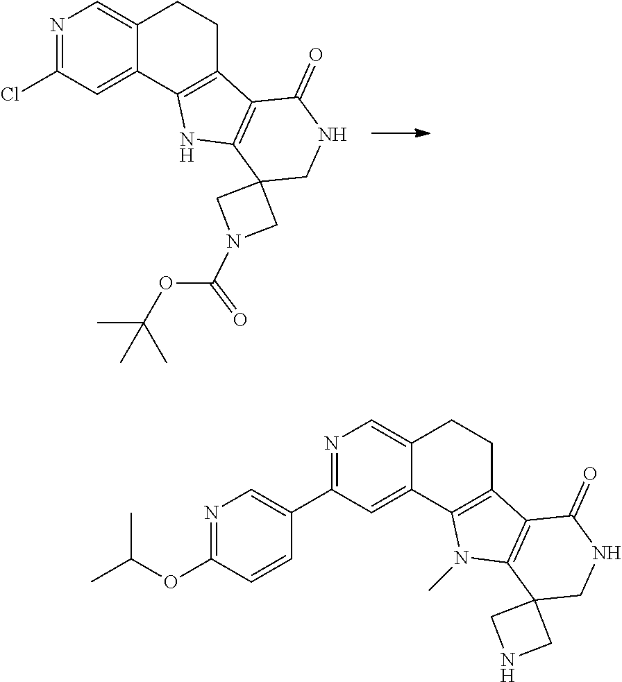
N1=C(Cl)C=C2C(=C1)CCC1=C2NC2=C1C(=O)NCC21CN(C(OC(C)(C)C)=O)C1.N1=C(C2=CN=C(OC(C)C)C=C2)C=C2C(=C1)CCC1=C2N(C)C2=C1C(=O)NCC21CNC1
